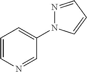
N1=CC=CN1C1=CC=CN=C1
